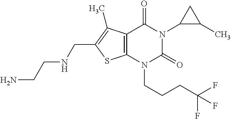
C12=C(N(CCCC(F)(F)F)C(=O)N(C3C(C)C3)C1=O)SC(CNCCN)=C2C
